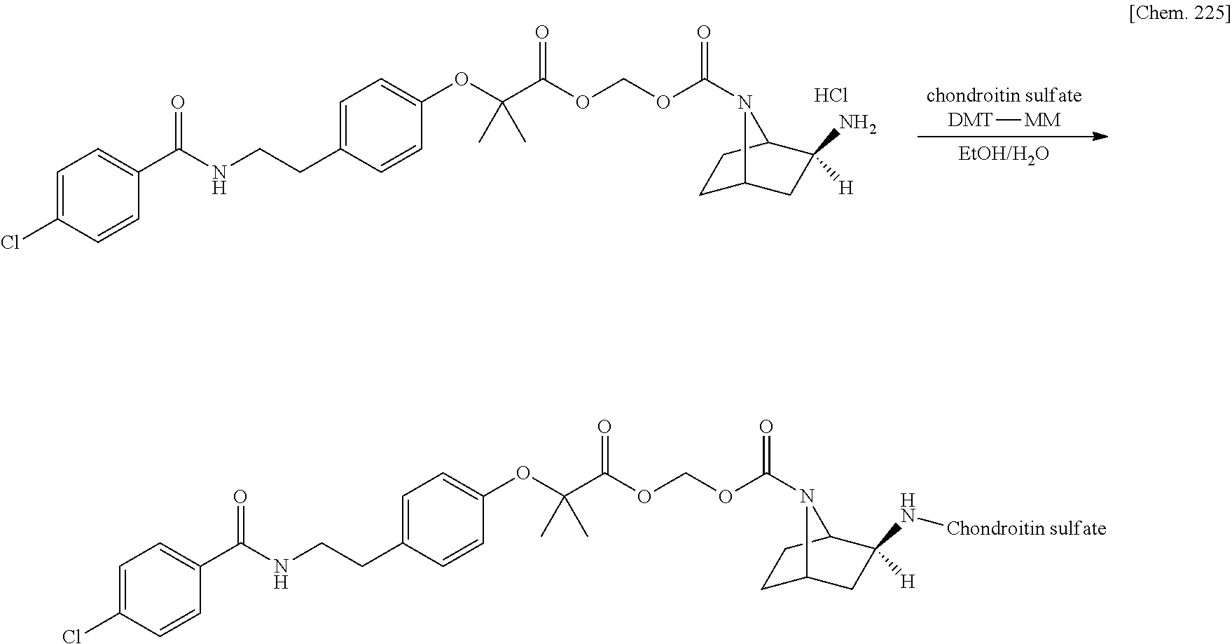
C1=C(Cl)C=CC(C(NCCC2=CC=C(OC(C(=O)OCOC(=O)N3C4CCC3C(N[Chondroitin sulfate])([H])C4)(C)C)C=C2)=O)=C1.C1=C(Cl)C=CC(C(NCCC2=CC=C(OC(C(=O)OCOC(=O)N3C4CCC3C(N)([H])C4)(C)C)C=C2)=O)=C1.Cl.[chondroitin sulfate].[DMT][MM].[EtOH/H2O]
